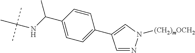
C1=NN([(CH2)mOCH2])C=C1C1=CC=C(C(C)NC(C)(C)C)C=C1
